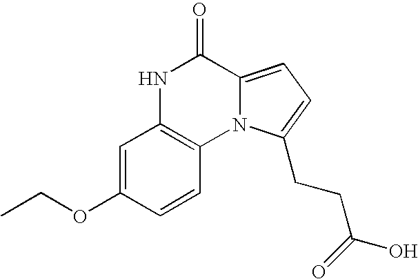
N1C2=C(N3C(=CC=C3CCC(=O)O)C1=O)C=CC(OCC)=C2
